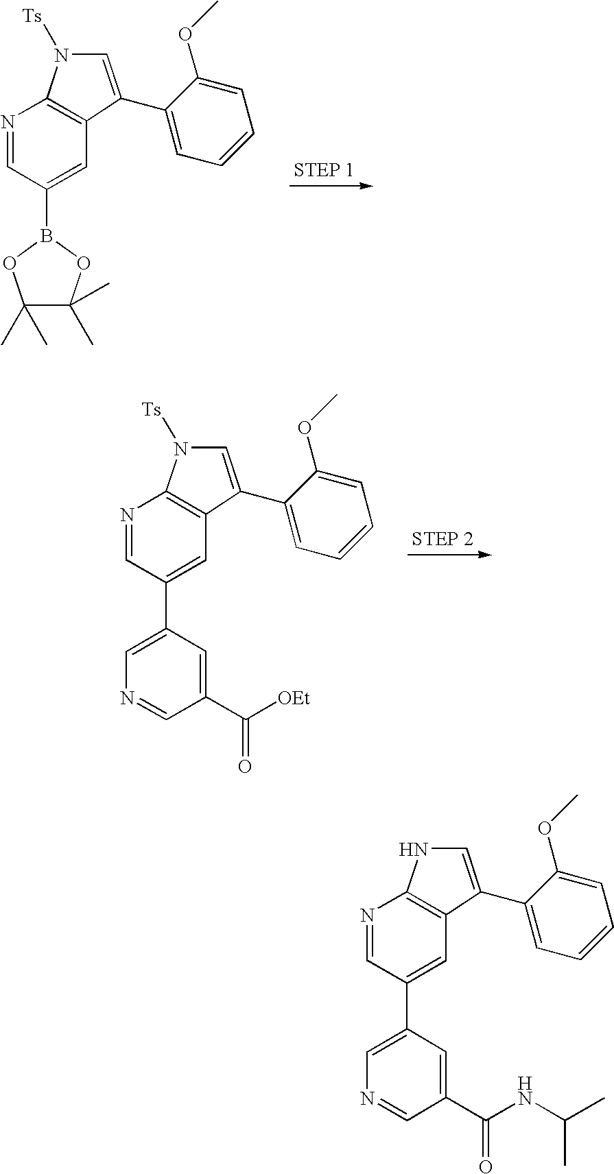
N1=CC(B2OC(C)(C)C(C)(C)O2)=CC2=C1N([Ts])C=C2C1=CC=CC=C1OC.N1=CC(C2=CN=CC(C([OEt])=O)=C2)=CC2=C1N([Ts])C=C2C1=CC=CC=C1OC.N1=CC(C2=CN=CC(C(NC(C)C)=O)=C2)=CC2=C1NC=C2C1=CC=CC=C1OC
